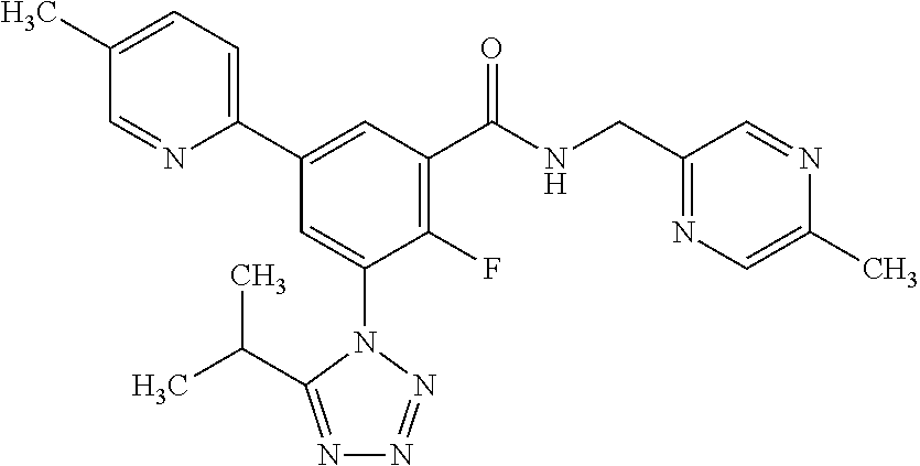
C1(C)=CC=C(C2=CC(C(NCC3=NC=C(C)N=C3)=O)=C(F)C(N3C(C(C)C)=NN=N3)=C2)N=C1
